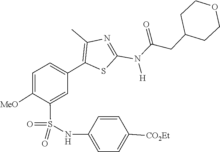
O=C(N(C1=NC(C)=C(C2=CC=C([MeO])C(S(=O)(NC3=CC=C([CO2Et])C=C3)=O)=C2)S1)[H])CC1CCOCC1
